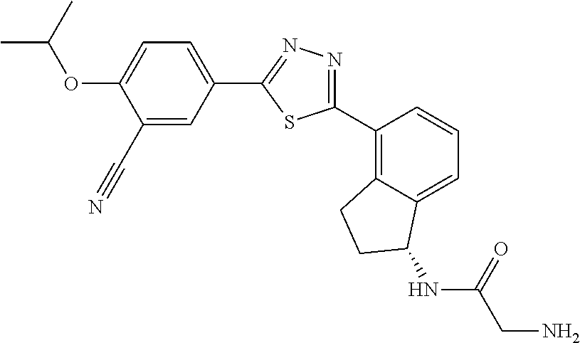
C1(C#N)=CC(C2=NN=C(C3=C4C(=CC=C3)C(NC(=O)CN)CC4)S2)=CC=C1OC(C)C
